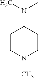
C1N(C)CCC(N(C)C)C1
